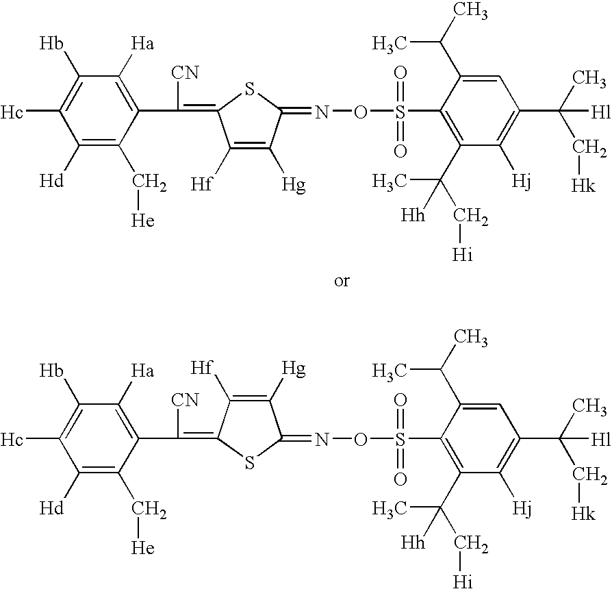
C1([Hd])=C(C[He])C(C([CN])=C2C([Hf])=C([Hg])C(=NOS(=O)(=O)C3=C(C(C)([Hh])C[Hi])C([Hj])=C(C(C)(C[Hk])[Hl])C=C3C(C)C)S2)=C([Ha])C([Hb])=C1[Hc].C1([Hd])=C(C[He])C(C([CN])=C2C([Hf])=C([Hg])C(=NOS(=O)(=O)C3=C(C(C)([Hh])C[Hi])C([Hj])=C(C(C)(C[Hk])[Hl])C=C3C(C)C)S2)=C([Ha])C([Hb])=C1[Hc]
